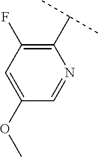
C1(C(C)C)=C(F)C=C(OC)C=N1
